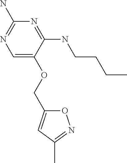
C1=C(OCC2=CC(C)=NO2)C(NCCCC)=NC(N)=N1
